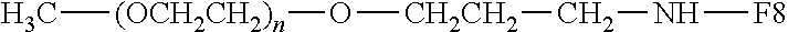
[(OCH2CH2)n](O[CH2CH2]CN[F8])C
